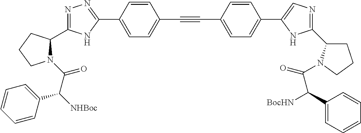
N1=C(C2N(C(C([NHBoc])C3=CC=CC=C3)=O)CCC2)NC(C2=CC=C(C#CC3=CC=C(C4=CN=C(C5CCCN5C(=O)C([BocHN])C5=CC=CC=C5)N4)C=C3)C=C2)=N1
